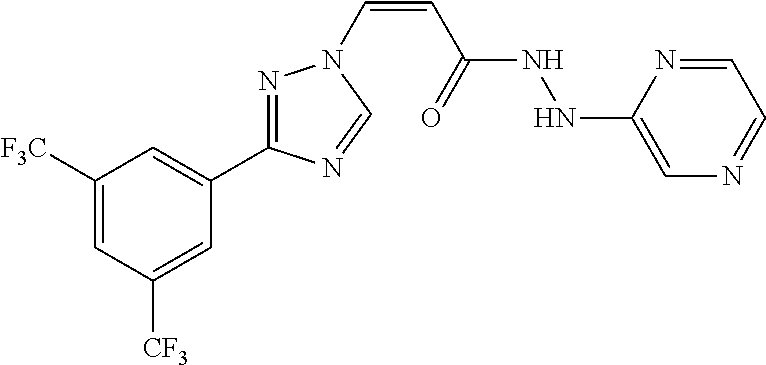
C1([F3C])=CC([CF3])=CC(C2=NN(C=CC(=O)NNC3=CN=CC=N3)C=N2)=C1
